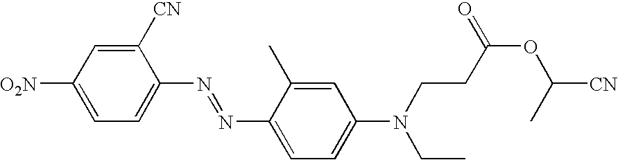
[O2N]C1=CC=C(N=NC2=CC=C(N(CC)CCC(OC(C)[CN])=O)C=C2C)C([CN])=C1
